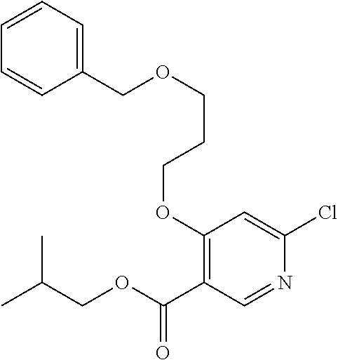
C1(COCCCOC2=C(C(OCC(C)C)=O)C=NC(Cl)=C2)=CC=CC=C1
